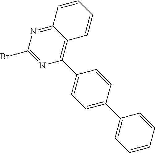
N1=C(Br)N=C2C(=C1C1=CC=C(C3=CC=CC=C3)C=C1)C=CC=C2
